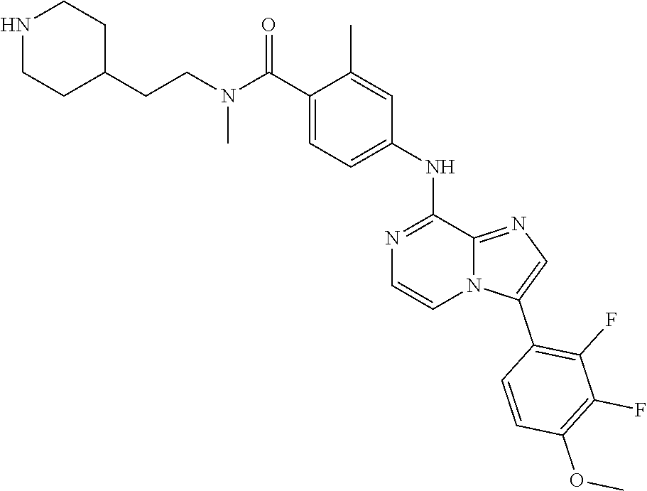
C12=NC=C(C3=C(F)C(F)=C(OC)C=C3)N1C=CN=C2NC1=CC=C(C(N(CCC2CCNCC2)C)=O)C(C)=C1
